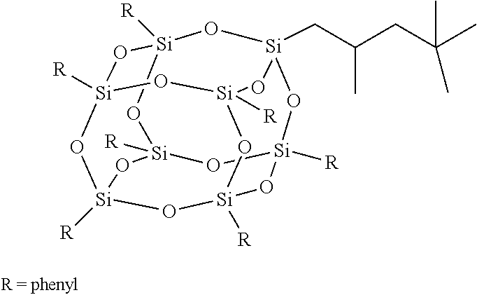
[Si]12([R])O[Si]3([R])O[Si]4([R])O[Si]([R])(O1)O[Si]1(CC(CC(C)(C)C)C)O[Si]([R])(O2)O[Si]([R])(O3)O[Si]([R])(O4)O1
